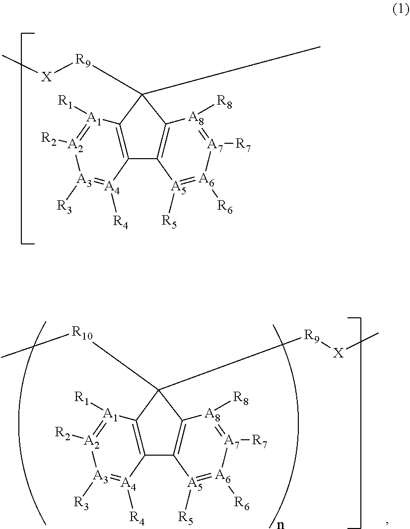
[A1]1([R1])=[A2]([R2])[A3]([R3])=[A4]([R4])C2=C1C([R9][X]C)(C)C1=C2[A5]([R5])=[A6]([R6])[A7]([R7])=[A8]1[R8].[A1]1([R1])=[A2]([R2])[A3]([R3])=[A4]([R4])C2=C1C([R10]C)([R9][X]C)C1=C2[A5]([R5])=[A6]([R6])[A7]([R7])=[A8]1[R8]
